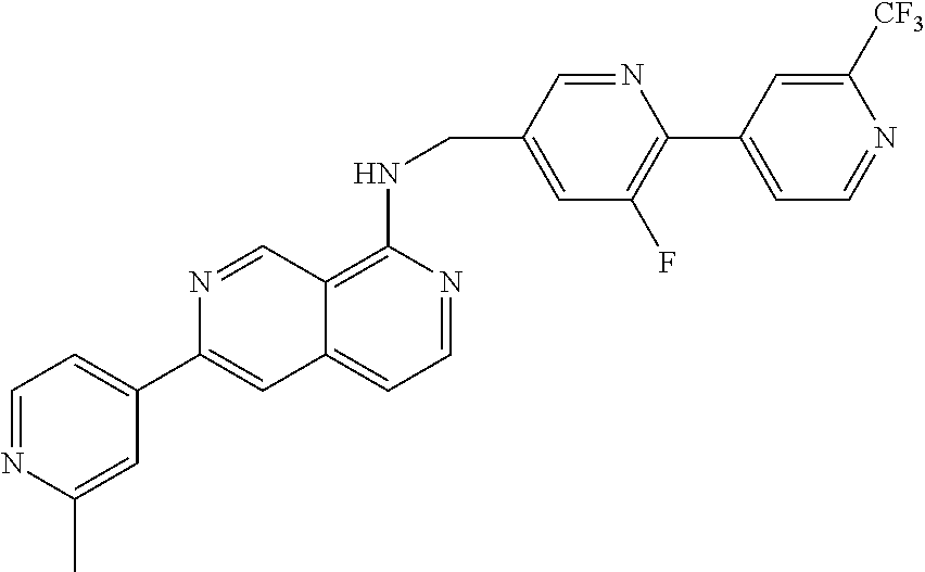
C1=NC(C)=CC(C2=CC3=CC=NC(NCC4=CC(F)=C(C5=CC=NC([CF3])=C5)N=C4)=C3C=N2)=C1
